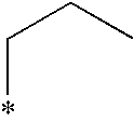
*CCC
